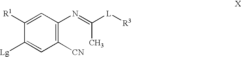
CC(=NC1=C([CN])C=C([Lg])C([R1])=C1)[L][R3]
